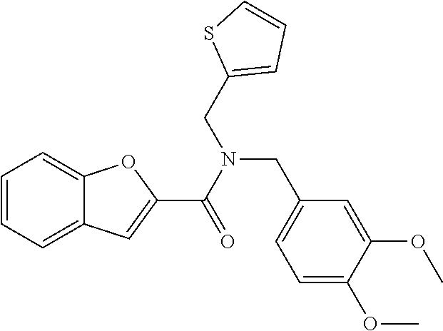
C1=CC=C2C(=C1)OC(C(N(CC1=CC=CS1)CC1=CC=C(OC)C(OC)=C1)=O)=C2
